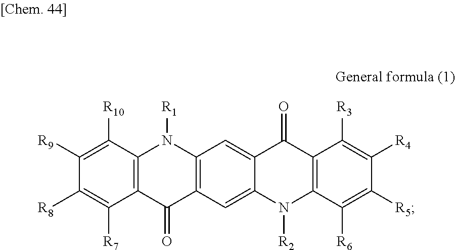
C12=C(C([R10])=C([R9])C([R8])=C1[R7])N([R1])C1=C(C2=O)C=C2C(=C1)C(=O)C1=C(N2[R2])C([R6])=C([R5])C([R4])=C1[R3]
